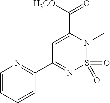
C(C1=CC(C2=NC=CC=C2)=NS(=O)(=O)N1C)([H3CO])=O
